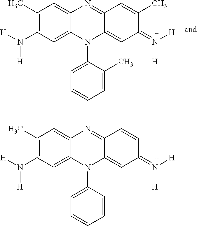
C1(C)=C(N([H])[H])C=C2C(=C1)N=C1C(=CC(=N([H])[H])C=C1)N2C1=CC=CC=C1.C1(C)=C(N([H])[H])C=C2C(=C1)N=C1C(=CC(=N([H])[H])C(C)=C1)N2C1=CC=CC=C1C
